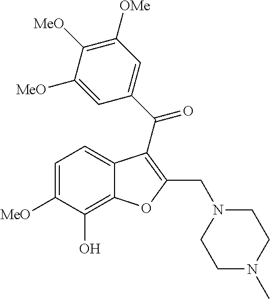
C12=CC=C([MeO])C(O)=C1OC(CN1CCN(C)CC1)=C2C(C1=CC([OMe])=C([MeO])C([MeO])=C1)=O
